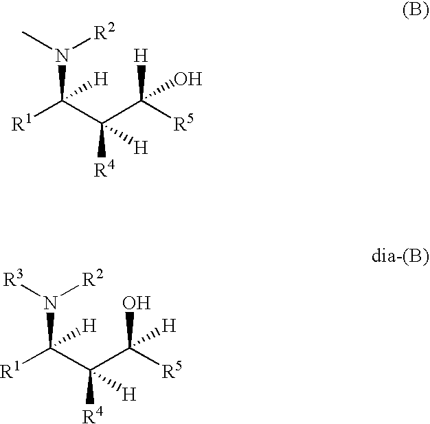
[R1]C(C(C([R5])(O)[H])([R4])[H])(N([R2])C)[H].[R1]C(C(C([R5])([H])O)([R4])[H])(N([R2])[R3])[H]
